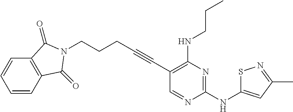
C(#CC1=C(NCCC)N=C(NC2=CC(C)=NS2)N=C1)CCCN1C(=O)C2=C(C=CC=C2)C1=O
